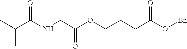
CC(C(NCC(OCCCC(O[Bn])=O)=O)=O)C
